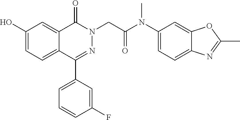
C1(O)=CC=C2C(=C1)C(=O)N(CC(=O)N(C)C1=CC=C3C(=C1)OC(C)=N3)N=C2C1=CC=CC(F)=C1
